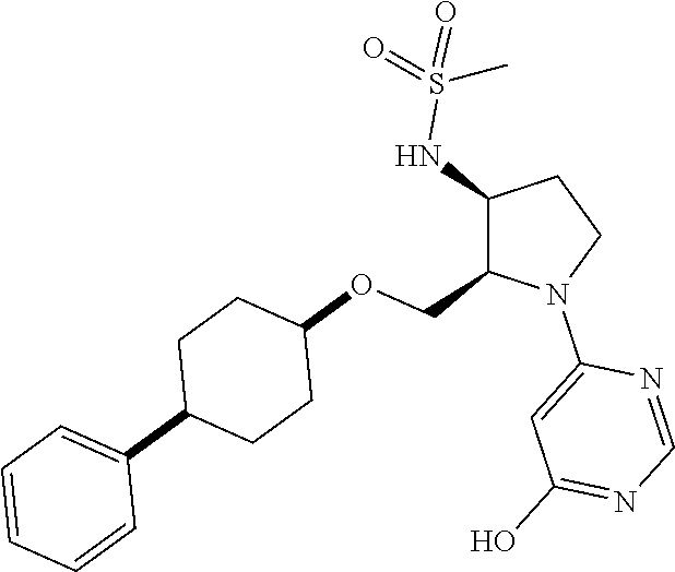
C1(NS(=O)(=O)C)C(COC2CCC(C3=CC=CC=C3)CC2)N(C2=CC(O)=NC=N2)CC1
